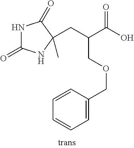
CC1(CC(C(O)=O)COCC2=CC=CC=C2)NC(=O)NC1=O
